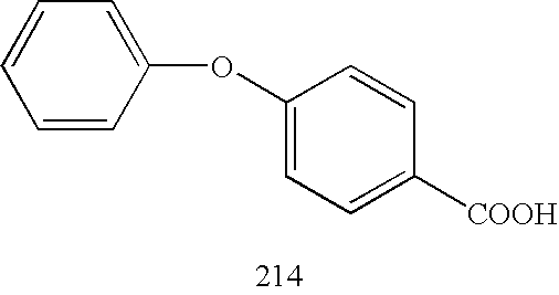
C1=C(OC2=CC=CC=C2)C=CC([COOH])=C1
